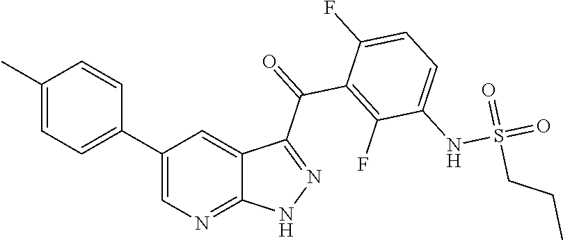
C1(C)=CC=C(C2=CN=C3C(=C2)C(C(=O)C2=C(F)C(NS(=O)(=O)CCC)=CC=C2F)=NN3)C=C1
